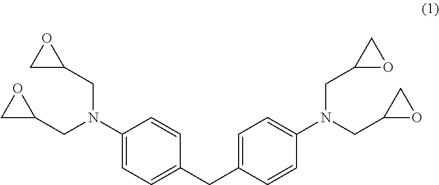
C1(N(CC2CO2)CC2CO2)=CC=C(CC2=CC=C(N(CC3OC3)CC3OC3)C=C2)C=C1
